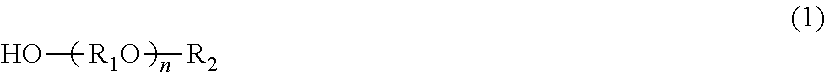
O[R1O][R2]
